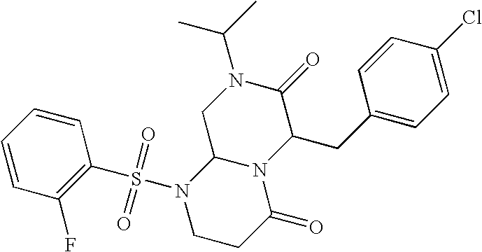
C1=CC(F)=C(S(N2CCC(=O)N3C2CN(C(C)C)C(=O)C3CC2=CC=C(Cl)C=C2)(=O)=O)C=C1
